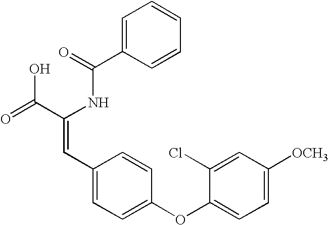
C1=C(C(=O)NC(C(=O)O)=CC2=CC=C(OC3=CC=C([OCH3])C=C3Cl)C=C2)C=CC=C1
